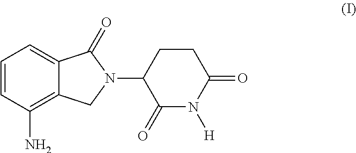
C1=CC(N)=C2C(=C1)C(=O)N(C1C(=O)N([H])C(=O)CC1)C2
